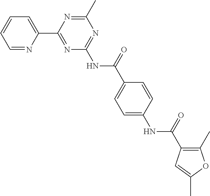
C1=NC(C2=NC(NC(C3=CC=C(NC(=O)C4=C(C)OC(C)=C4)C=C3)=O)=NC(C)=N2)=CC=C1
